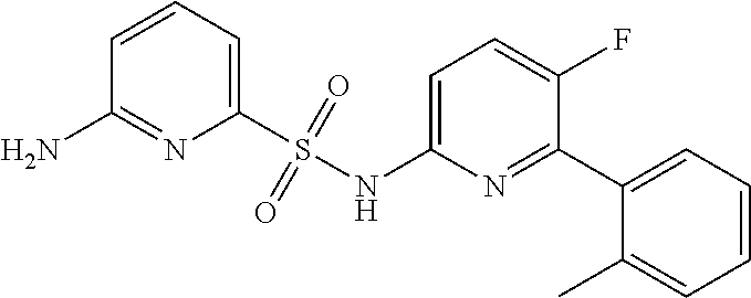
C1=CC=C(S(NC2=CC=C(F)C(C3=CC=CC=C3C)=N2)(=O)=O)N=C1N
